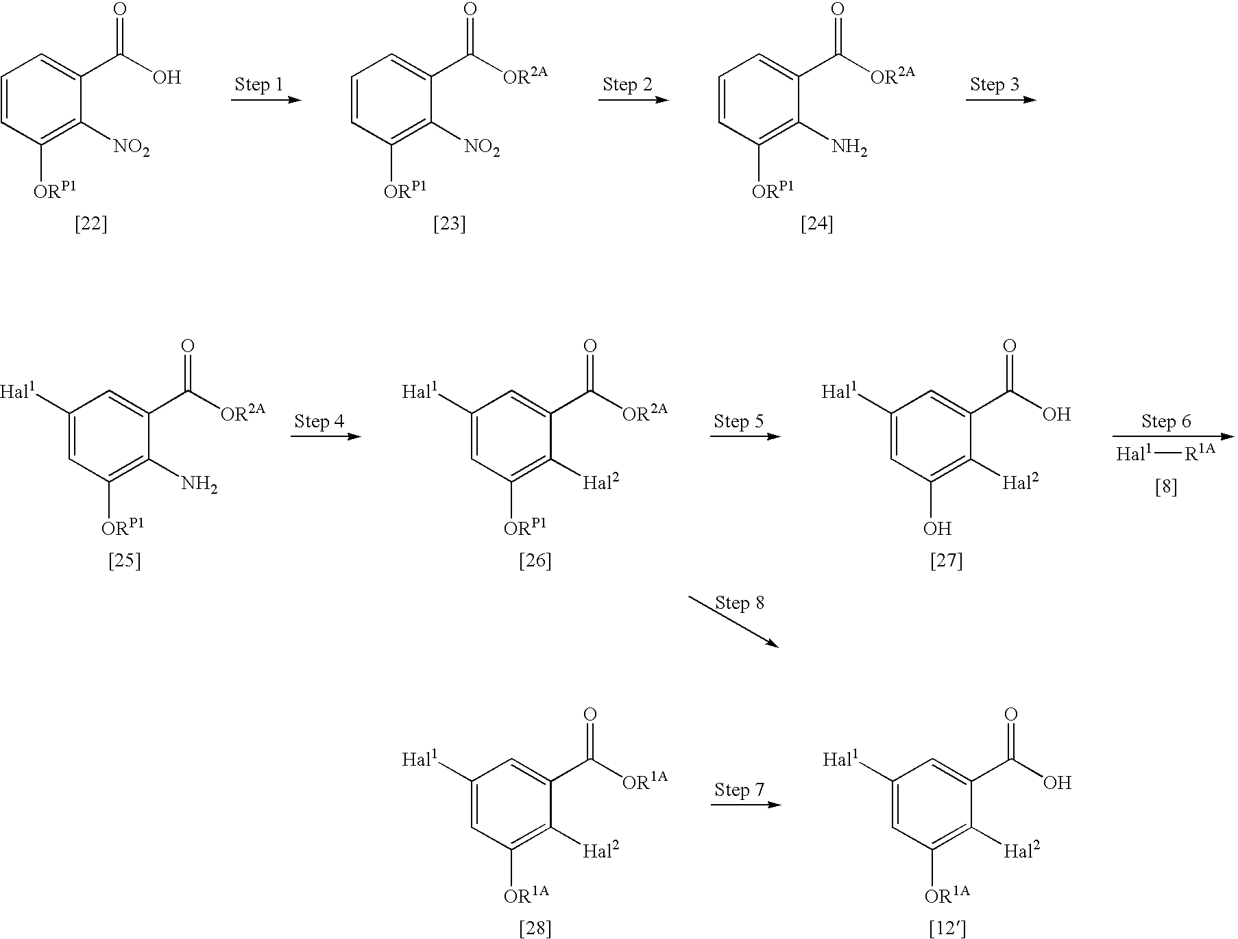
C1=CC([ORP1])=C([NO2])C(C(O)=O)=C1.C1=CC([ORP1])=C([NO2])C(C([OR2A])=O)=C1.C1=CC([ORP1])=C(N)C(C([OR2A])=O)=C1.C1([Hal1])=CC([ORP1])=C(N)C(C([OR2A])=O)=C1.C1([Hal1])=CC([ORP1])=C([Hal2])C(C([OR2A])=O)=C1.C1([Hal1])=CC(O)=C([Hal2])C(C(O)=O)=C1.[Hal1][R1A].C1([Hal1])=CC([OR1A])=C([Hal2])C(C(O)=O)=C1.C1([Hal1])=CC([OR1A])=C([Hal2])C(C([OR1A])=O)=C1
